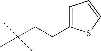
C1=C(CCC(C)(C)C)SC=C1
